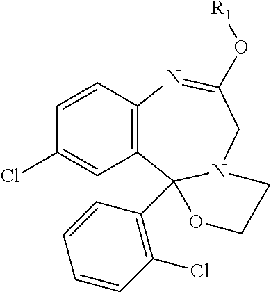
C12=C(C=CC(Cl)=C1)N=C(O[R1])CN1C2(C2=C(Cl)C=CC=C2)OCC1
